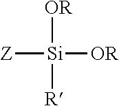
[OR][Si]([R])([OR])[Z]
